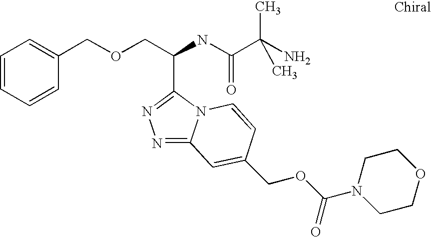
C(C(NC(C(C)(N)C)=O)C1=NN=C2N1C=CC(COC(=O)N1CCOCC1)=C2)OCC1=CC=CC=C1
